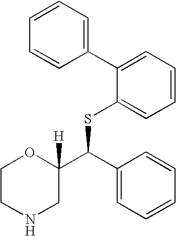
C1(C2=CC=CC=C2)=CC=CC=C1SC(C1([H])OCCNC1)C1=CC=CC=C1
